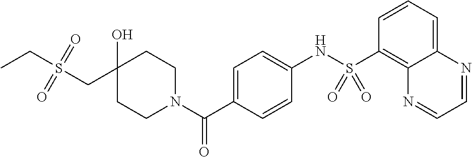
C1(O)(CS(CC)(=O)=O)CCN(C(C2=CC=C(NS(C3=C4C(=CC=C3)N=CC=N4)(=O)=O)C=C2)=O)CC1
